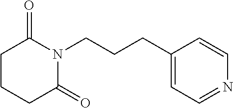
C1CC(=O)N(CCCC2=CC=NC=C2)C(=O)C1
